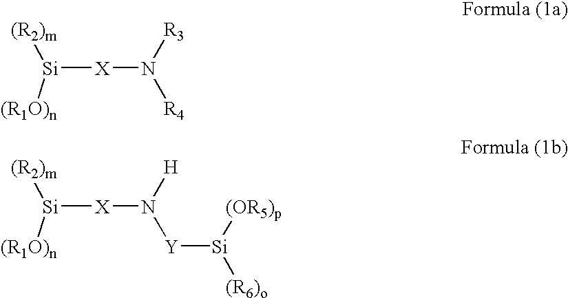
[Si]([X]N([R3])[R4])([(R2)m])[(R1O)n].[Si]([X]N([H])[Y][Si]([(OR5)p])[(R6)o])([(R2)m])[(R1O)n]
